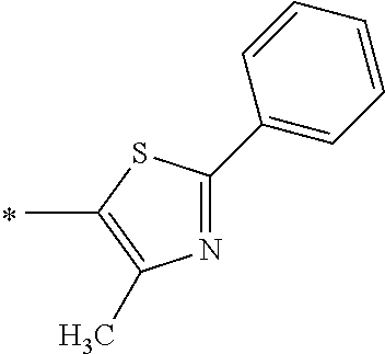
CC1=C(C)N=C(C2=CC=CC=C2)S1
